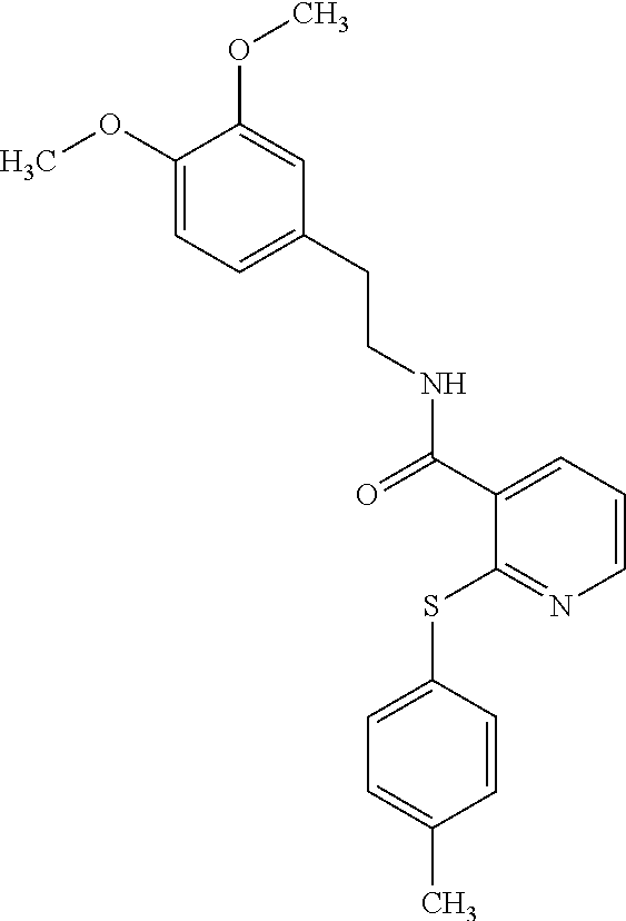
COC1=CC=C(CCNC(C2=CC=CN=C2SC2=CC=C(C)C=C2)=O)C=C1OC
